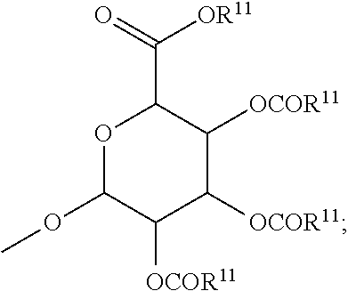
O1C(OC)C([OCOR11])C([OCOR11])C([OCOR11])C1C(=O)[OR11]
